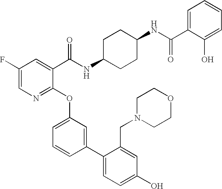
C1(F)=CN=C(OC2=CC=CC(C3=CC=C(O)C=C3CN3CCOCC3)=C2)C(C(NC2CCC(NC(=O)C3=CC=CC=C3O)CC2)=O)=C1
